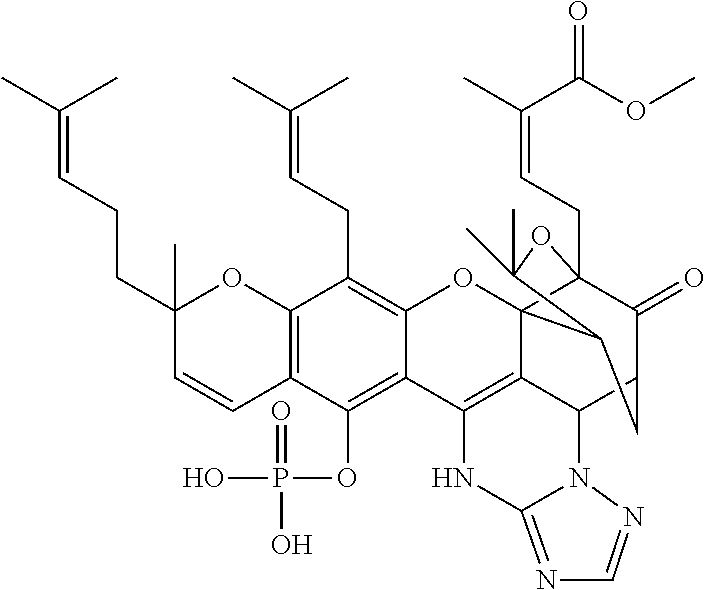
C12=C(C=CC(CCC=C(C)C)(C)O1)C(OP(O)(=O)O)=C1C(=C2CC=C(C)C)OC23C4(CC=C(C)C(OC)=O)C(=O)C(CC2C(C)(C)O4)C2C3=C1NC1=NC=NN21
